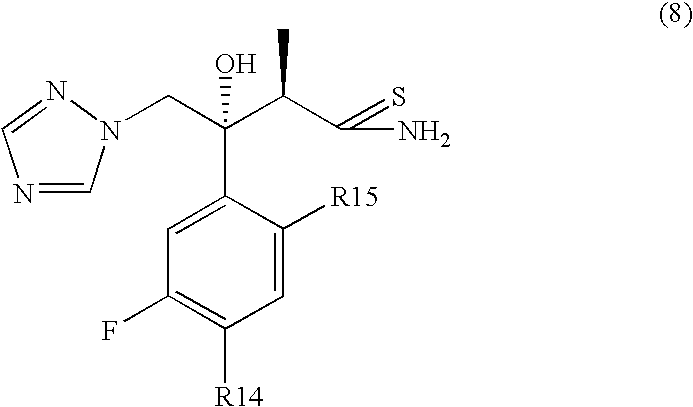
C1=C(C(C(C(N)=S)C)(O)CN2C=NC=N2)C([R15])=CC([R14])=C1F
